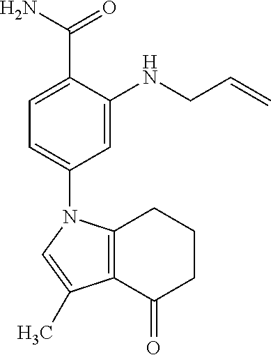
C1=C(C(N)=O)C(NCC=C)=CC(N2C3=C(C(=O)CCC3)C(C)=C2)=C1
